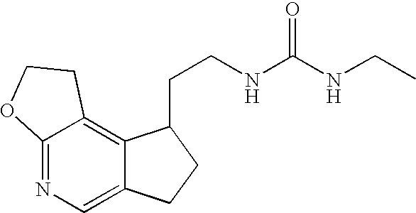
C12=NC=C3C(=C1CCO2)C(CCNC(NCC)=O)CC3
